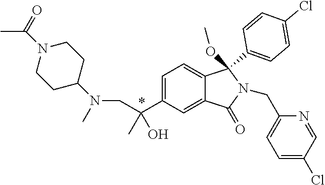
C1=C(C(CN(C2CCN(C(C)=O)CC2)C)(C)O)C=C2C(=C1)C(C1=CC=C(Cl)C=C1)(OC)N(CC1=CC=C(Cl)C=N1)C2=O
